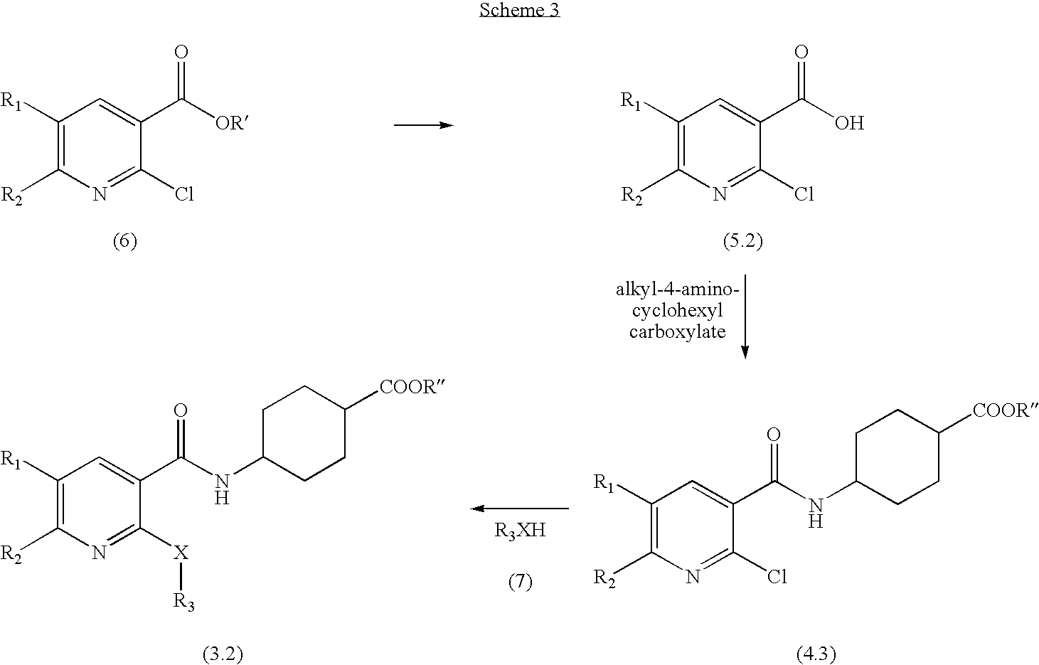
C1([R1])=C([R2])N=C(Cl)C(C([OR])=O)=C1.C1([R1])=C([R2])N=C(Cl)C(C(O)=O)=C1.C1([R1])=C([R2])N=C([X][R3])C(C(NC2CCC([COOR])CC2)=O)=C1.C1([R1])=C([R2])N=C(Cl)C(C(NC2CCC([COOR])CC2)=O)=C1
